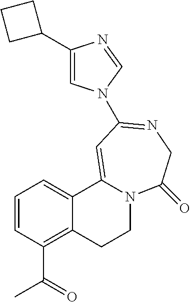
C1=CC(C(=O)C)=C2C(=C1)C1=CC(N3C=C(C4CCC4)N=C3)=NCC(=O)N1CC2
